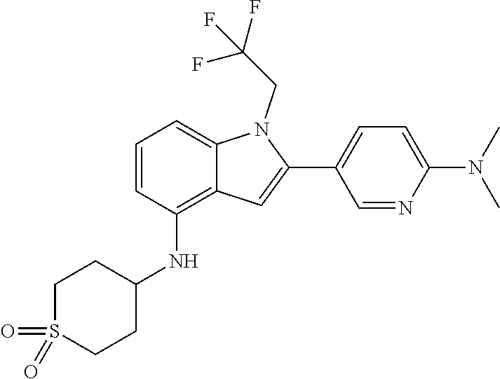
C1CS(=O)(=O)CCC1NC1=C2C(=CC=C1)N(CC(F)(F)F)C(C1=CC=C(N(C)C)N=C1)=C2
